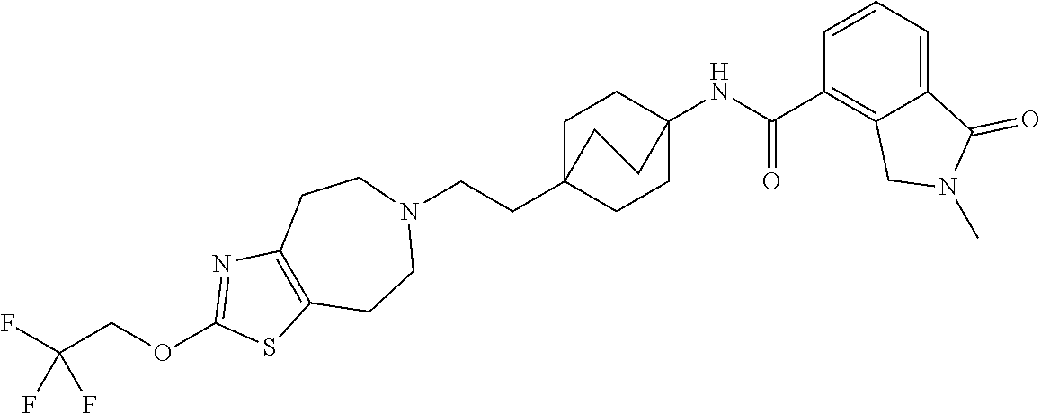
C1C2(CCN3CCC4=C(CC3)SC(OCC(F)(F)F)=N4)CCC(NC(C3=C4C(=CC=C3)C(=O)N(C)C4)=O)(C1)CC2
